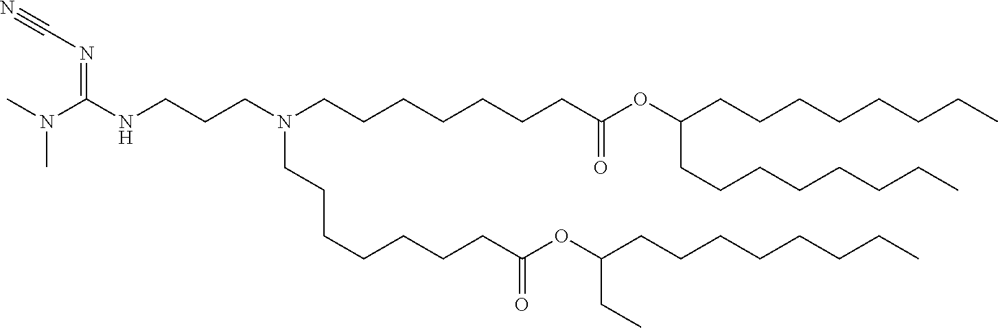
C(C(=O)OC(CC)CCCCCCCC)CCCCCCN(CCCCCCCC(=O)OC(CCCCCCCC)CCCCCCCC)CCCNC(N(C)C)=NC#N
